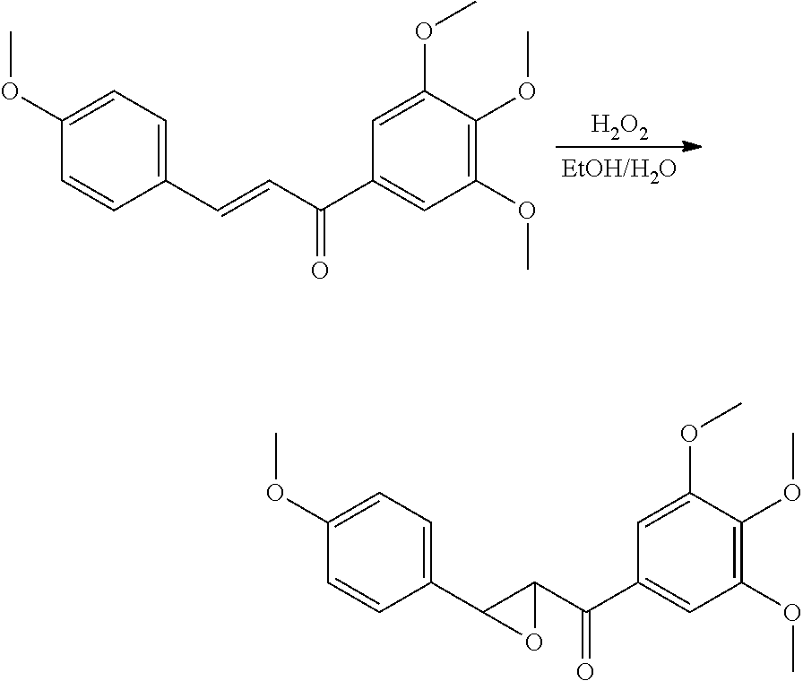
[H2O2].C1=C(OC)C(OC)=C(OC)C=C1C(C=CC1=CC=C(OC)C=C1)=O.C1=C(OC)C(OC)=C(OC)C=C1C(C1C(C2=CC=C(OC)C=C2)O1)=O
